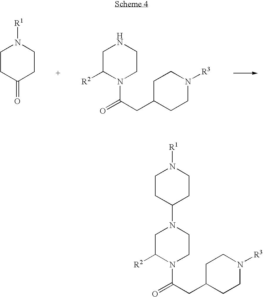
C1C([R2])N(C(CC2CCN([R3])CC2)=O)CCN1.O=C1CCN([R1])CC1.C1C([R2])N(C(CC2CCN([R3])CC2)=O)CCN1C1CCN([R1])CC1
